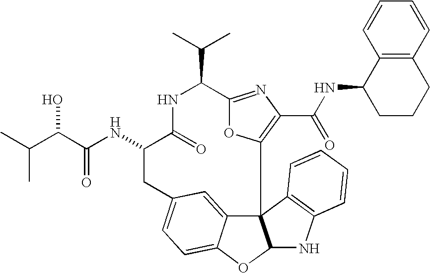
C123C4=CC(=CC=C4OC1NC1=C2C=CC=C1)CC(NC(=O)C(O)C(C)C)C(=O)NC(C(C)C)C1=NC(C(=O)NC2CCCC4=C2C=CC=C4)=C3O1
